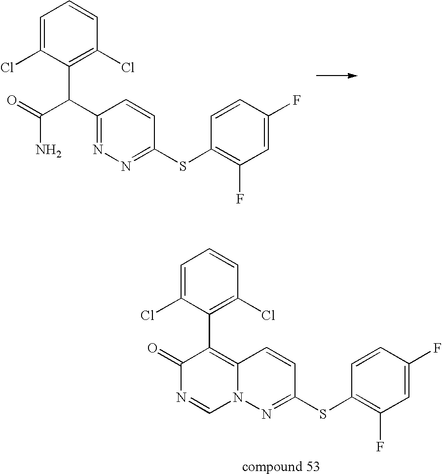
C1=C(Cl)C(C(C(=O)N)C2=NN=C(SC3=C(F)C=C(F)C=C3)C=C2)=C(Cl)C=C1.C1=C(Cl)C(C2=C3N(N=C(SC4=C(F)C=C(F)C=C4)C=C3)C=NC2=O)=C(Cl)C=C1
